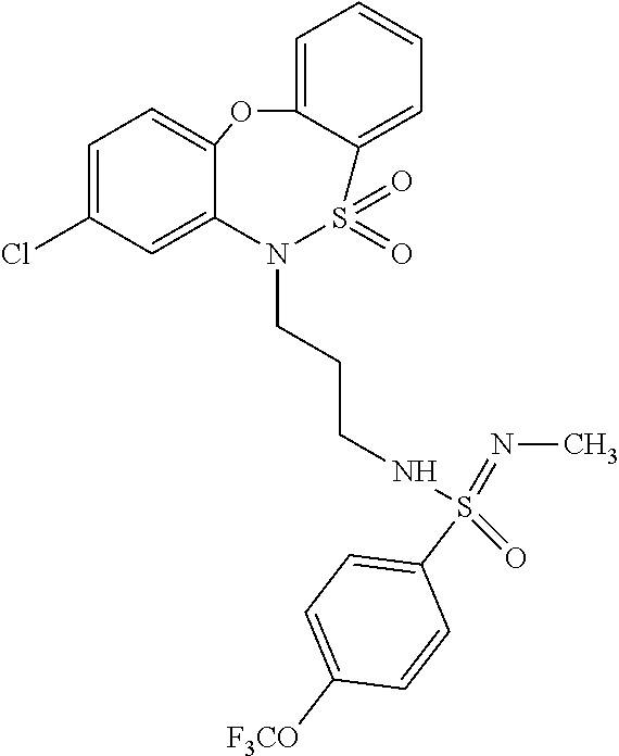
C1=C(Cl)C=C2C(=C1)OC1=CC=CC=C1S(=O)(=O)N2CCCNS(=NC)(=O)C1=CC=C([F3CO])C=C1
